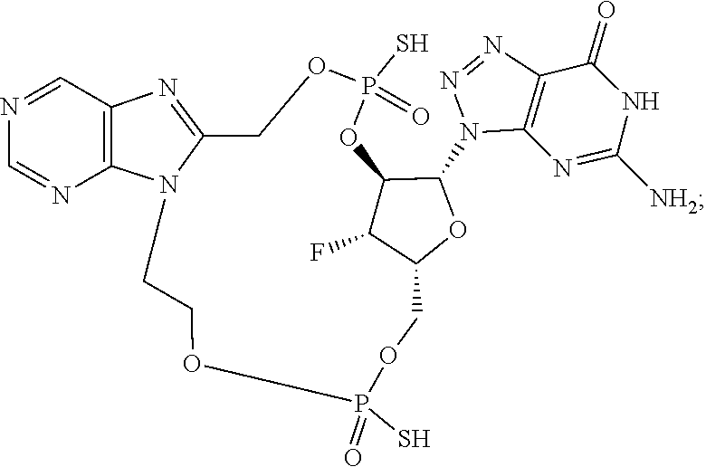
N1=NC2=C(N1C1C3C(F)C(COP(S)(=O)OCCN4C(=NC5=C4N=CN=C5)COP(S)(=O)O3)O1)N=C([NH2])NC2=O
